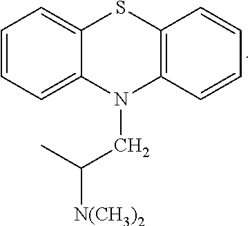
C1=CC=C2C(=C1)SC1=C(N2CC(C)[N(CH3)2])C=CC=C1
